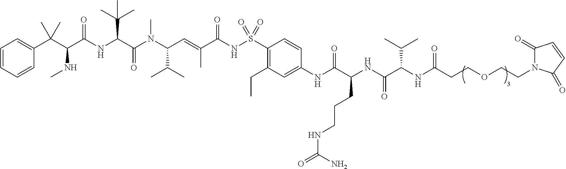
C1=CC=CC(C(C(C(NC(C(N(C(C=C(C(NS(C2=C(CC)C=C(NC(C(NC(C(NC(CCOCCN3C(=O)C=CC3=O)=O)C(C)C)=O)CCCNC(=O)N)=O)C=C2)(=O)=O)=O)C)C(C)C)C)=O)C(C)(C)C)=O)NC)(C)C)=C1
